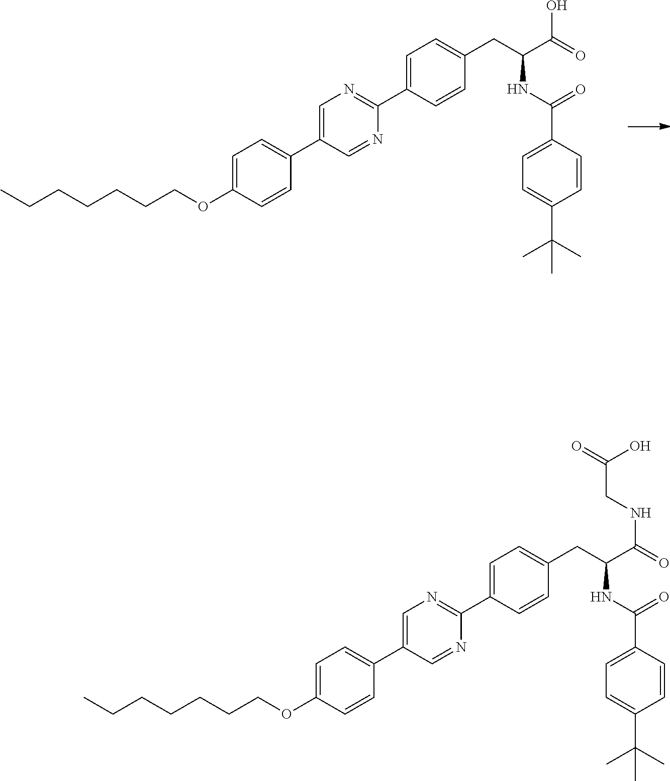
C1=C(C2=NC=C(C3=CC=C(OCCCCCCC)C=C3)C=N2)C=CC(CC(C(NCC(=O)O)=O)NC(C2=CC=C(C(C)(C)C)C=C2)=O)=C1.C1=C(C2=NC=C(C3=CC=C(OCCCCCCC)C=C3)C=N2)C=CC(CC(C(O)=O)NC(C2=CC=C(C(C)(C)C)C=C2)=O)=C1
